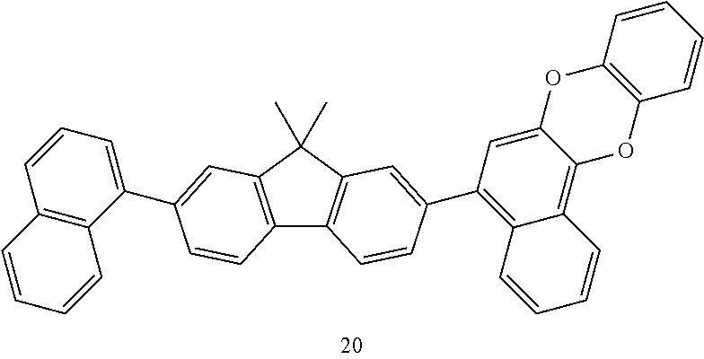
C12=C(C(C)(C)C3=C1C=CC(C1=C4C(=C5C(=C1)OC1=C(O5)C=CC=C1)C=CC=C4)=C3)C=C(C1=CC=CC3=C1C=CC=C3)C=C2
